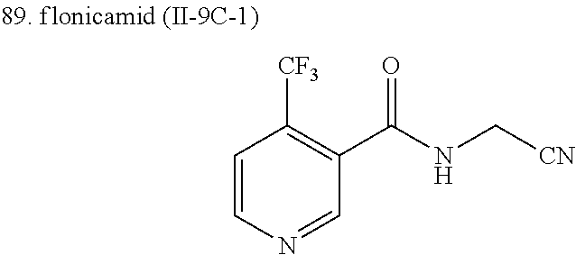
C1=CN=CC(C(NC[CN])=O)=C1[CF3]
